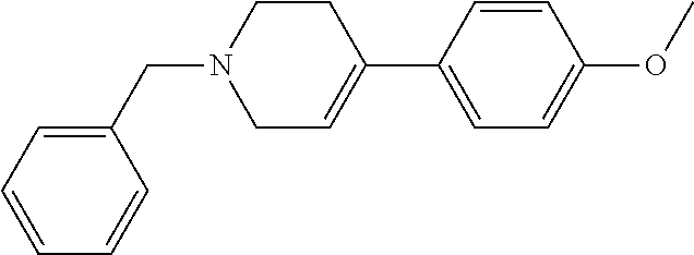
C1CN(CC2=CC=CC=C2)CC=C1C1=CC=C(OC)C=C1
